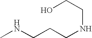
N(C)CCCNCCO
